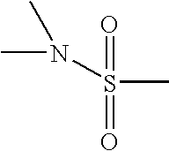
S(C)(=O)(=O)N(C)C
